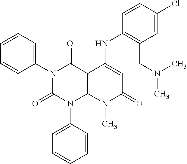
C1(N2C(=O)N(C3=CC=CC=C3)C3=C(C2=O)C(NC2=C(CN(C)C)C=C(Cl)C=C2)=CC(=O)N3C)=CC=CC=C1
